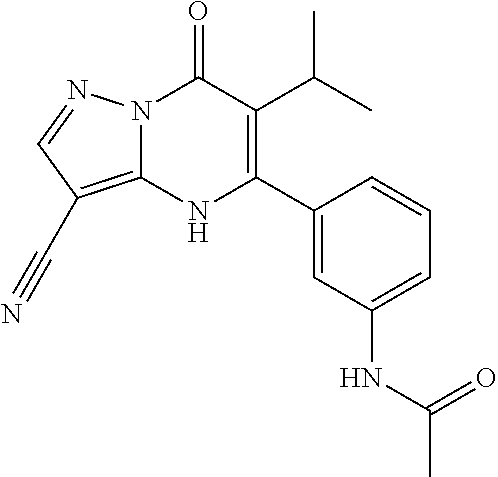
N12C(=C(C#N)C=N1)NC(C1=CC(NC(C)=O)=CC=C1)=C(C(C)C)C2=O
